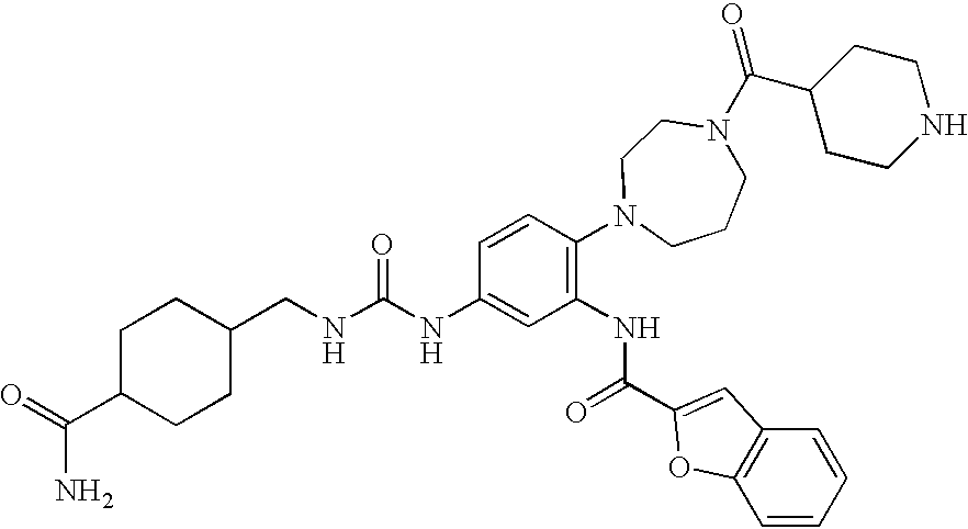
C(NC(NC1=CC(NC(=O)C2=CC3=C(C=CC=C3)O2)=C(N2CCCN(C(C3CCNCC3)=O)CC2)C=C1)=O)C1CCC(C(=O)N)CC1
